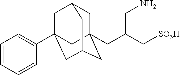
C1C2(CC(C[SO3H])CN)CC3CC(C4=CC=CC=C4)(CC1C3)C2
